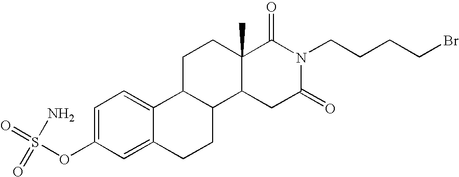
C1(OS(=O)(=O)N)=CC=C2C(=C1)CCC1C2CCC2(C)C1CC(=O)N(CCCCBr)C2=O
